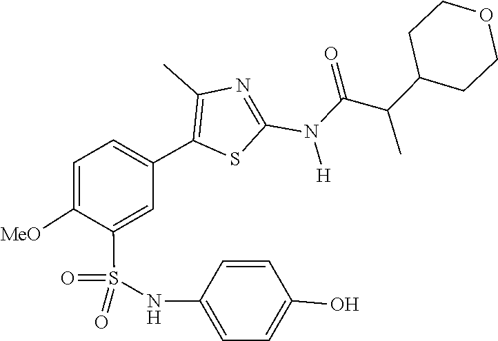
N(C(C(C1CCOCC1)C)=O)(C1=NC(C)=C(C2=CC=C([MeO])C(S(=O)(NC3=CC=C(O)C=C3)=O)=C2)S1)[H]
